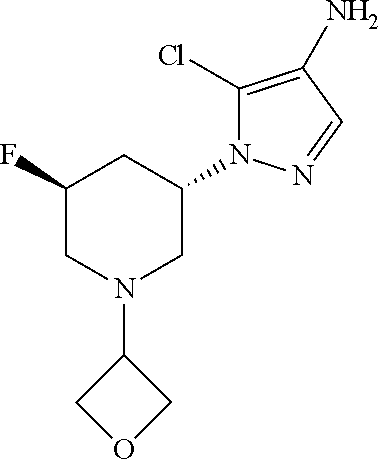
C1(F)CN(C2COC2)CC(N2C(Cl)=C(N)C=N2)C1
